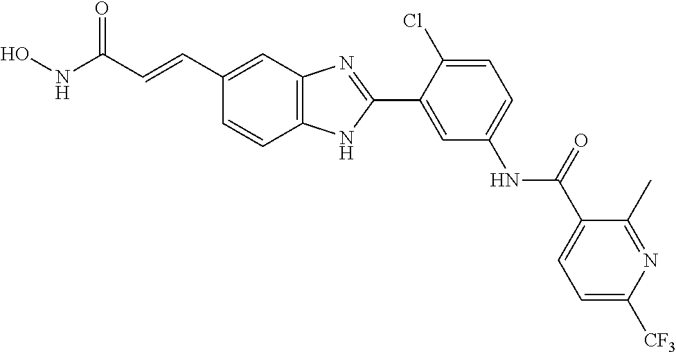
C1(C2=CC(NC(C3=CC=C([CF3])N=C3C)=O)=CC=C2Cl)=NC2=C(N1)C=CC(C=CC(NO)=O)=C2
